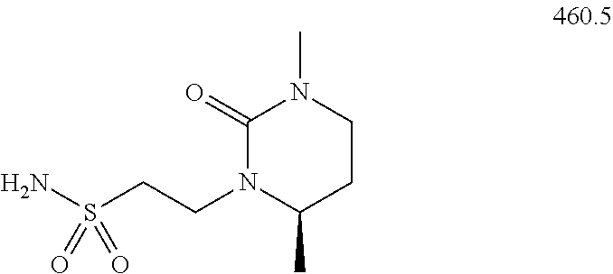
NS(CCN1C(=O)N(C)CCC1C)(=O)=O
